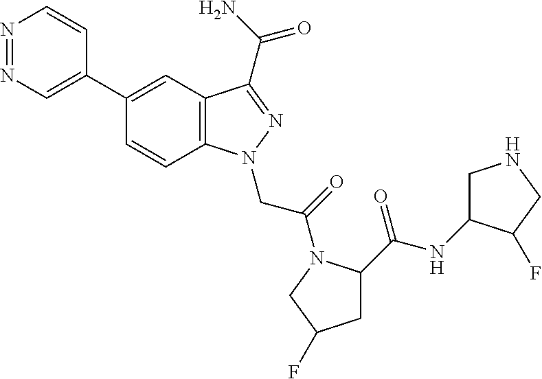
N1=NC=C(C2=CC3=C(C=C2)N(CC(=O)N2C(C(=O)NC4CNCC4F)CC(F)C2)N=C3C(=O)N)C=C1
